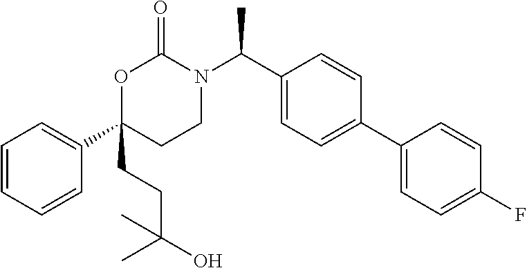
O1C(C2=CC=CC=C2)(CCC(O)(C)C)CCN(C(C2=CC=C(C3=CC=C(F)C=C3)C=C2)C)C1=O
